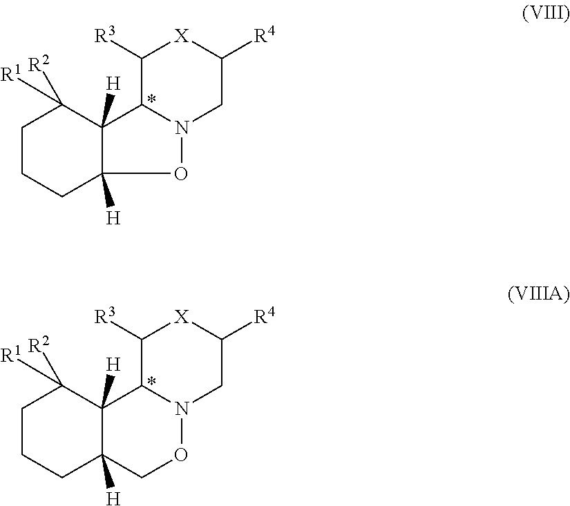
C1([R3])C2N(CC([R4])[X]1)OC1([H])C2([H])C([R1])([R2])CCC1.C1([R3])C2N(CC([R4])[X]1)OCC1([H])C2([H])C([R1])([R2])CCC1
